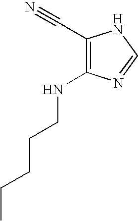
C1(C#N)=C(NCCCCC)N=CN1
